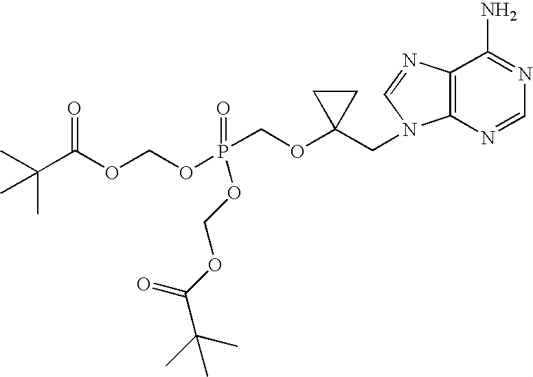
O(P(COC1(CN2C3=C(C(N)=NC=N3)N=C2)CC1)(OCOC(C(C)(C)C)=O)=O)COC(C(C)(C)C)=O
